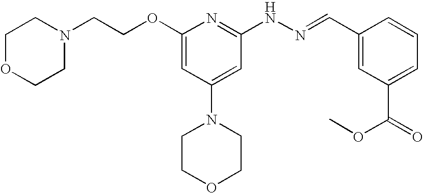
N1(CCOC2=CC(N3CCOCC3)=CC(NN=CC3=CC(C(=O)OC)=CC=C3)=N2)CCOCC1
